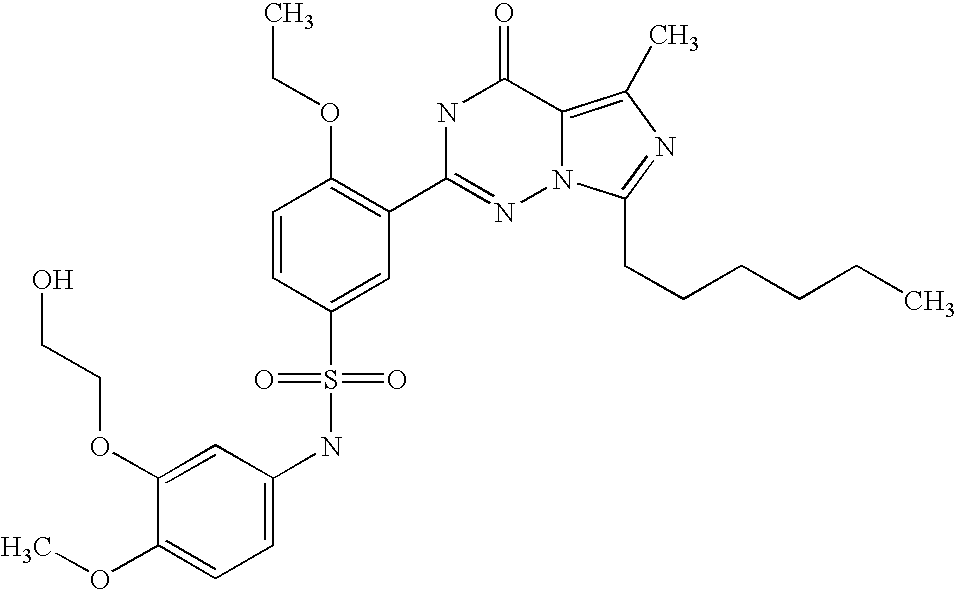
C1=CC(S(NC2=CC=C(OC)C(OCCO)=C2)(=O)=O)=CC(C2=NN3C(=C(C)N=C3CCCCCC)C(=O)N2)=C1OCC
